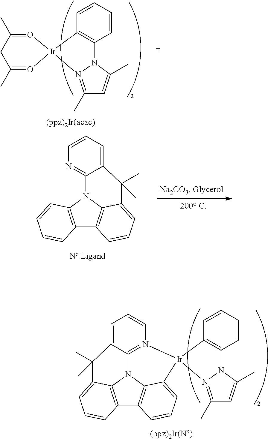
C12=C3N4C5=C1C=CC=C5[Ir]1(N5=C4C(=CC=C5)C(C)(C)C3=CC=C2)C2=C(C=CC=C2)N2C(C)=CC(C)=N21.C1=CC=CC2=C1[Ir]1(N3=C(C)C=C(C)N32)O=C(C)CC(C)=O1.C12=C(N3C4=C1C=CC=C4C(C)(C)C1=CC=CN=C31)C=CC=C2
